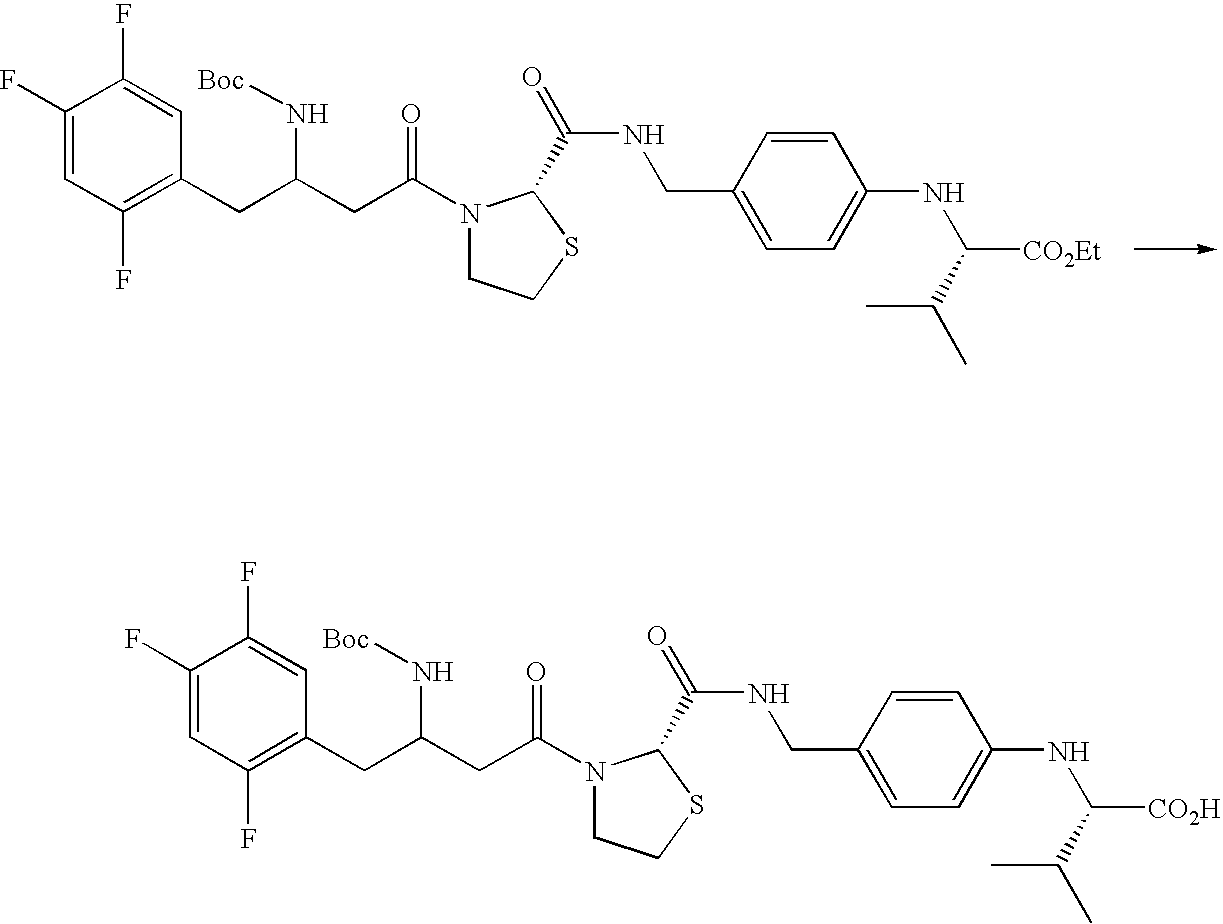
C1(F)=CC(F)=C(CC(CC(N2CCSC2C(=O)NCC2=CC=C(NC([CO2Et])C(C)C)C=C2)=O)N[Boc])C=C1F.C1(F)=CC(F)=C(CC(CC(N2CCSC2C(=O)NCC2=CC=C(NC([CO2H])C(C)C)C=C2)=O)N[Boc])C=C1F
